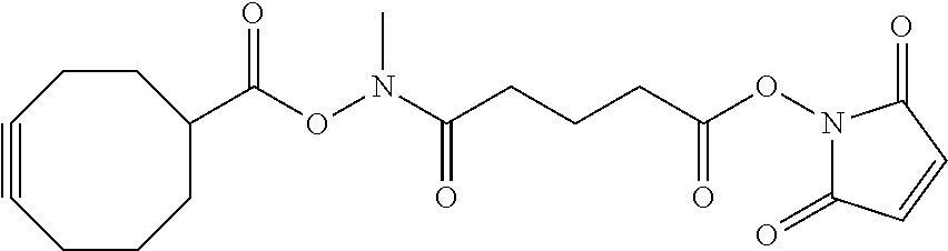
C1#CCCCC(C(ON(C(CCCC(ON2C(=O)C=CC2=O)=O)=O)C)=O)CC1
